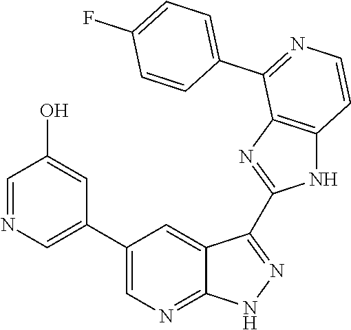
C1=NC=C(C2=CN=C3C(=C2)C(C2=NC4=C(N2)C=CN=C4C2=CC=C(F)C=C2)=N[N H]3)C=C1O
